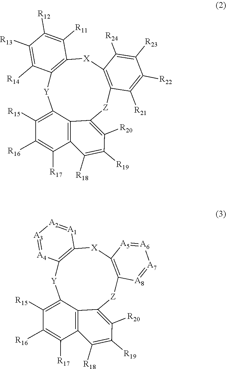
C12=C([R20])C([R19])=C([R18])C3=C1C(=C([R15])C([R16])=C3[R17])[Y]C1=C([X]C3=C([Z]2)C([R21])=C([R22])C([R23])=C3[R24])C([R11])=C([R12])C([R13])=C1[R14].C12=C([R20])C([R19])=C([R18])C3=C1C(=C([R15])C([R16])=C3[R17])[Y]C1=C([X]C3=C([Z]2)[A8]=[A7][A6]=[A5]3)[A1]=[A2][A3]=[A4]1
